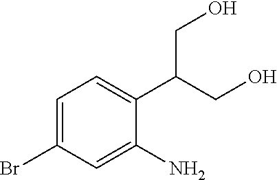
C1=C(Br)C=C(N)C(C(CO)CO)=C1
